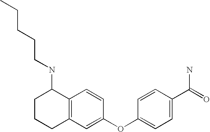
C12=C(C=CC(OC3=CC=C(C(=O)N)C=C3)=C1)C(NCCCCC)CCC2
